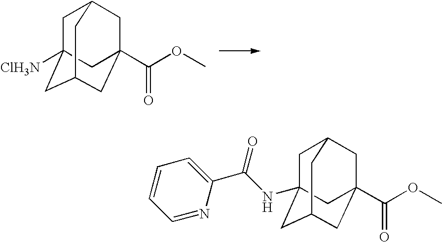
C1C2([ClH3N])CC3CC(C(OC)=O)(CC1C3)C2.C1C2(NC(C3=CC=CC=N3)=O)CC3CC(C(OC)=O)(CC1C3)C2
